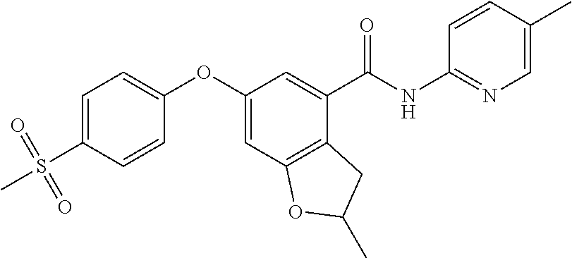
C1(OC2=CC=C(S(C)(=O)=O)C=C2)=CC2=C(C(C(NC3=NC=C(C)C=C3)=O)=C1)CC(C)O2
